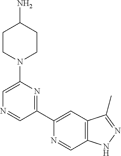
C1(C2=NC(N3CCC(N)CC3)=CN=C2)=CC2=C(C=N1)NN=C2C
